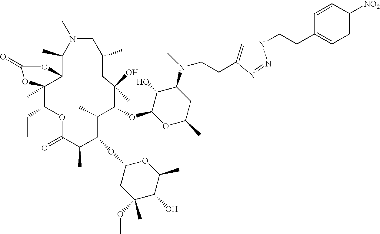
C1(C)C2C(C)(C(CC)OC(=O)C(C)C(OC3CC(C)(OC)C(O)C(C)O3)C(C)C(OC3OC(C)CC(N(C)CCC4=CN(CCC5=CC=C([NO2])C=C5)N=N4)C3O)C(O)(C)CC(C)CN1C)OC(=O)O2
